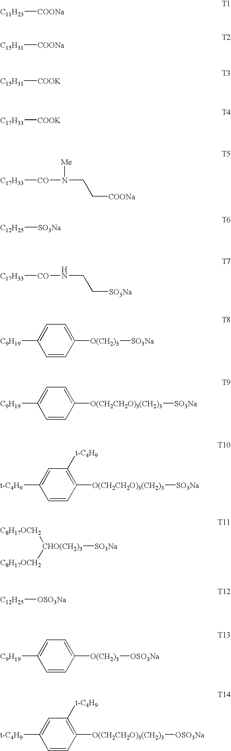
[C11H23][COONa].[C15H31][COONa].[C15H31][COOK].[C17H33][COOK].[C17H33][CO]N(CC[COONa])[Me].[C12H25][SO3Na].[C17H33][CO]NCC[SO3Na].C1=CC([O(CH2)3][SO3Na])=CC=C1[C9H19].C1=CC([O(CH2CH2O)3(CH2)3][SO3Na])=CC=C1[C9H19].C1=CC([O(CH2CH2O)3(CH2)3][SO3Na])=C([t-C4H9])C=C1[t-C4H9].[C8H17OCH2][CHO(CH2)3]([C8H17OCH2])[SO3Na].[C12H25][OSO3Na].C1=CC([O(CH2)3][OSO3Na])=CC=C1[C9H19].C1=CC([O(CH2CH2O)3(CH2)3][OSO3Na])=C([t-C4H9])C=C1[t-C4H9]
